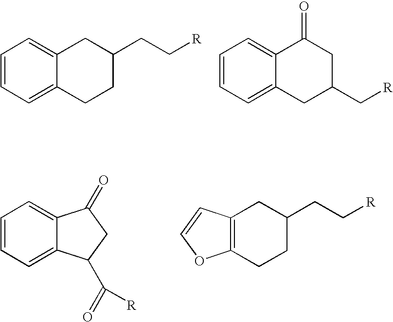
C1=CC=C2C(=C1)CC(CC[R])CC2.C1=CC=C2C(=C1)C(=O)CC(C[R])C2.C1=CC=C2C(=C1)C(=O)CC2C(=O)[R].C12=C(CCC(CC[R])C1)OC=C2
